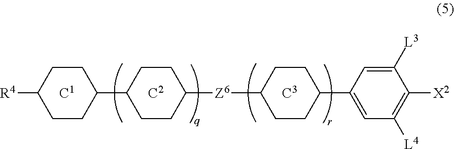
[C2].[C3].[C1].[R4]C1CCC(C2CCC([Z6]C3CCC(C4=CC([L4])=C([X2])C([L3])=C4)CC3)CC2)CC1
